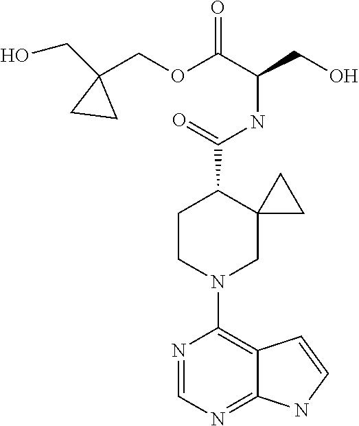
N1=CN=C2C(=C1N1CC3(C(C(=O)NC(CO)C(OCC4(CO)CC4)=O)CC1)CC3)C=CN2
